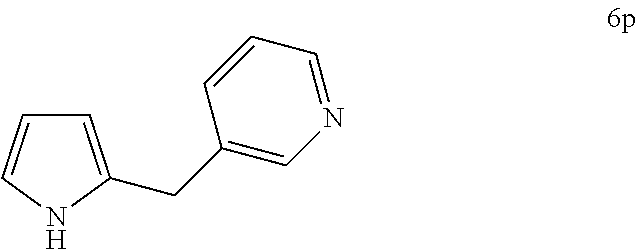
C1=CNC(CC2=CN=CC=C2)=C1
